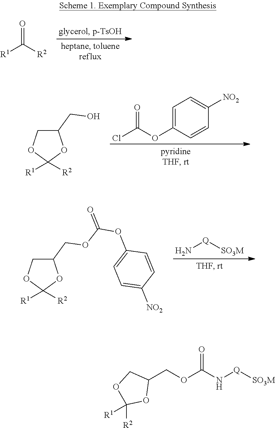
[R1]C([R2])=O.ClC(OC1=CC=C([NO2])C=C1)=O.C1(CO)COC([R1])([R2])O1.N[Q][SO3M].C1(COC(OC2=CC=C([NO2])C=C2)=O)COC([R1])([R2])O1.N([Q][SO3M])C(OCC1COC([R2])([R1])O1)=O
